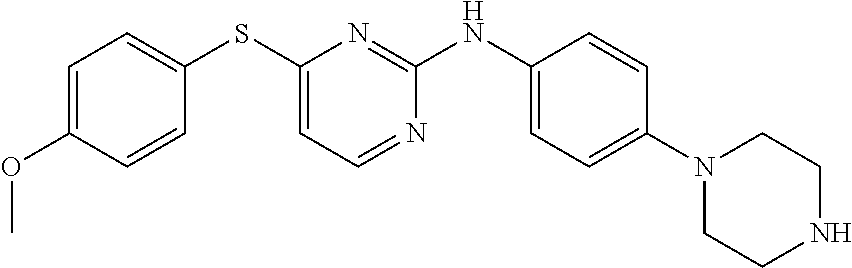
C1=C(OC)C=CC(SC2=CC=NC(NC3=CC=C(N4CCNCC4)C=C3)=N2)=C1
